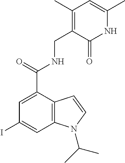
C1=C(C(NCC2=C(C)C=C(C)NC2=O)=O)C2=C(C=C1I)N(C(C)C)C=C2
